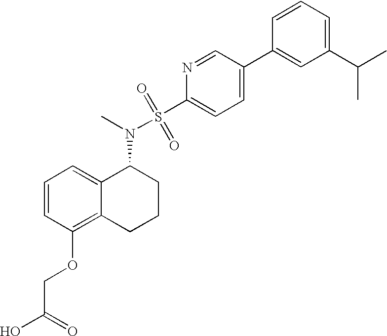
C1=CC=C2C(=C1OCC(O)=O)CCCC2N(C)S(C1=CC=C(C2=CC(C(C)C)=CC=C2)C=N1)(=O)=O
